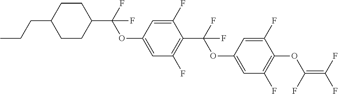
C(C1CCC(C(F)(OC2=CC(F)=C(C(OC3=CC(F)=C(OC(=C(F)F)F)C(F)=C3)(F)F)C(F)=C2)F)CC1)CC
